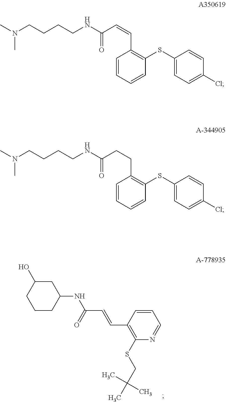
C1C(O)CCCC1NC(C=CC1=C(SCC(C)(C)C)N=CC=C1)=O.N(C)(CCCCNC(C=CC1=C(SC2=CC=C(Cl)C=C2)C=CC=C1)=O)C.CN(CCCCNC(CCC1=C(SC2=CC=C(Cl)C=C2)C=CC=C1)=O)C
